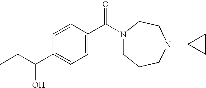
C(C(C1=CC=C(C(N2CCCN(C3CC3)CC2)=O)C=C1)O)C
